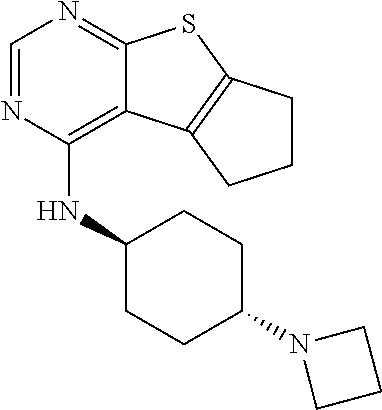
C1=NC(NC2CCC(N3CCC3)CC2)=C2C(=N1)SC1=C2CCC1
